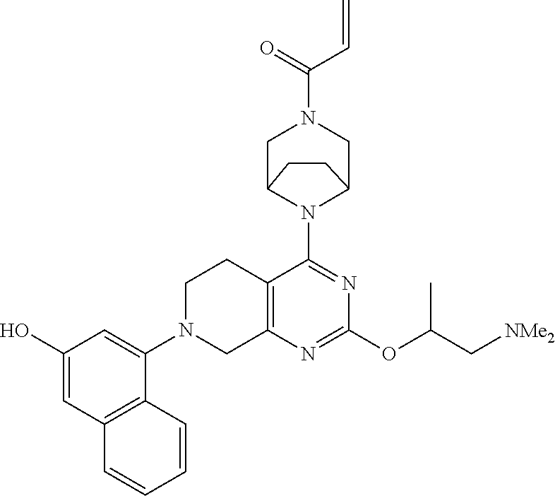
C1(O)=CC2=C(C(N3CC4=C(CC3)C(N3C5CN(C(C=C)=O)CC3CC5)=NC(OC(C[NMe2])C)=N4)=C1)C=CC=C2
